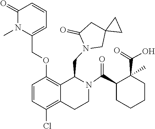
C12(CN(CC3C4=C(OCC5=CC=CC(=O)N5C)C=CC(Cl)=C4CCN3C(C3CCCCC3(C(=O)O)C)=O)C(=O)C1)CC2
